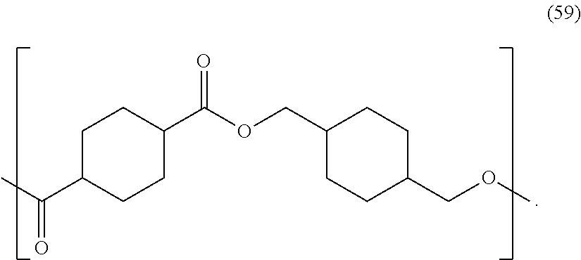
C1C(C(C)=O)CCC(C(OCC2CCC(COC)CC2)=O)C1
